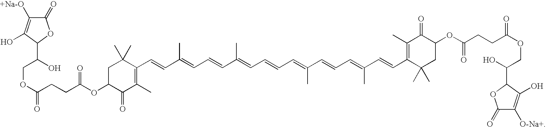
C1(C=CC(=CC=CC(=CC=CC=C(C=CC=C(C=CC2=C(C)C(=O)C(OC(CCC(OCC(O)C3C(O)=C([O-Na+])C(=O)O3)=O)=O)CC2(C)C)C)C)C)C)=C(C)C(=O)C(OC(CCC(OCC(O)C2C(O)=C([+Na-O])C(=O)O2)=O)=O)CC1(C)C
